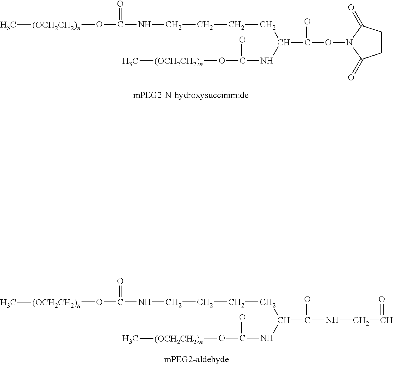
C1CC(=O)N(OC(=O)C(CCCCNC(=O)O[(OCH2CH2)n]C)NC(=O)O[(OCH2CH2)n]C)C1=O.C(=O)(C(CCCCNC(=O)O[(OCH2CH2)n]C)NC(=O)O[(OCH2CH2)n]C)NCC=O
